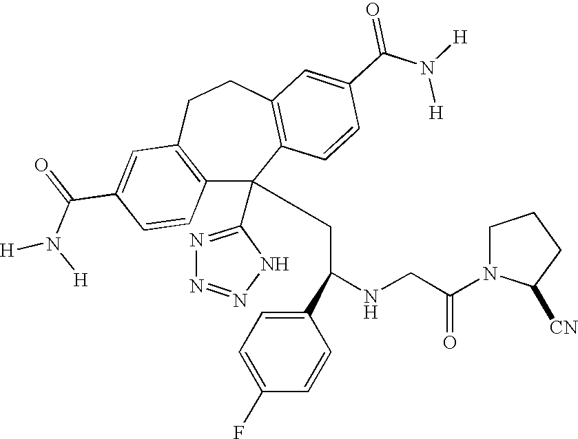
C1(C(=O)N([H])[H])=CC2=C(C=C1)C(C1=NN=NN1)(CC(NCC(N1C([CN])CCC1)=O)C1=CC=C(F)C=C1)C1=C(CC2)C=C(C(N([H])[H])=O)C=C1
